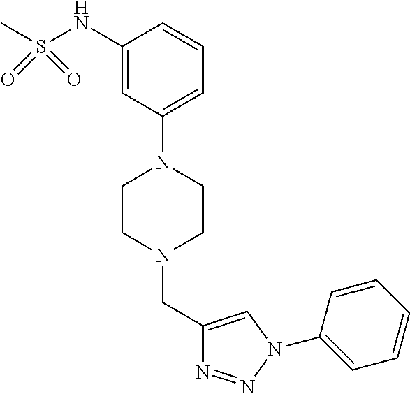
C1(NS(=O)(C)=O)=CC(N2CCN(CC3=CN(C4=CC=CC=C4)N=N3)CC2)=CC=C1
